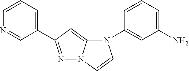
C1=CN=CC(C2=NN3C(=C2)N(C2=CC(N)=CC=C2)C=C3)=C1
